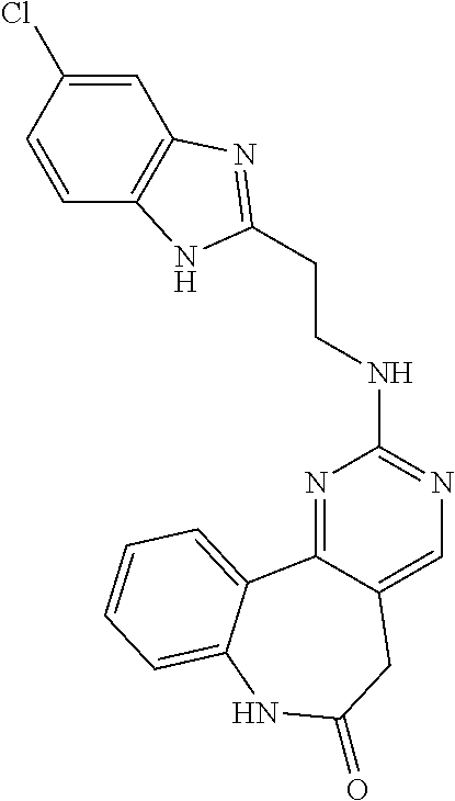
N1=C2C(=CN=C1NCCC1=NC3=C(C=CC(Cl)=C3)N1)CC(=O)NC1=CC=CC=C21
